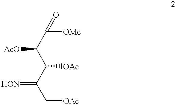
C([OAc])(C(C[OAc])=[HON])C(C([OMe])=O)[AcO]
